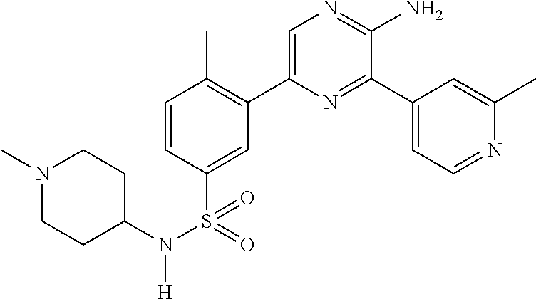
C1=CC(S(=O)(N(C2CCN(C)CC2)[H])=O)=CC(C2=CN=C(N)C(C3=CC=NC(C)=C3)=N2)=C1C
